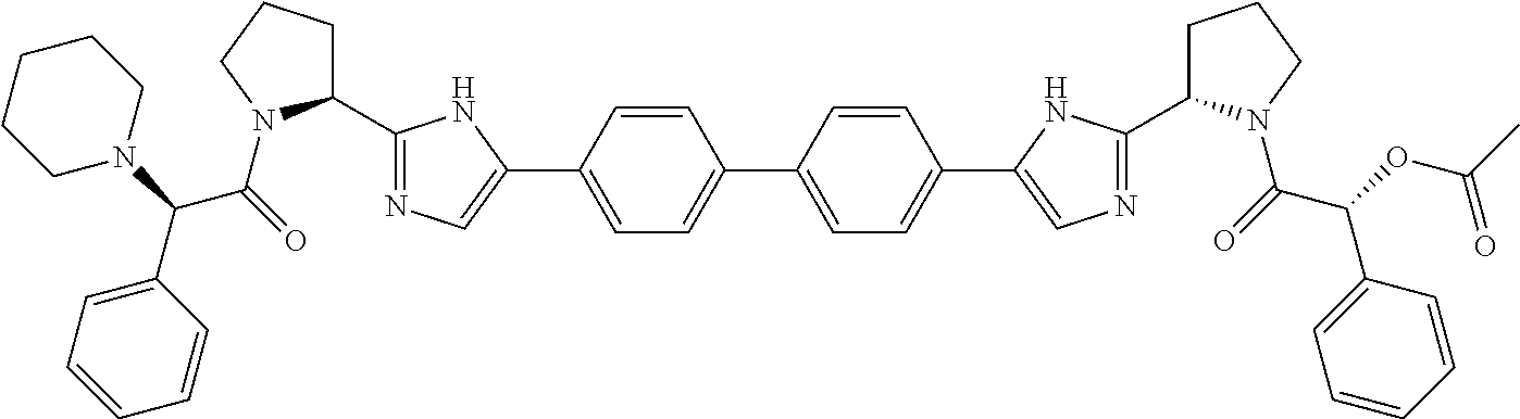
C1=CC(C2=CN=C(C3CCCN3C(=O)C(N3CCCCC3)C3=CC=CC=C3)N2)=CC=C1C1=CC=C(C2=CN=C(C3CCCN3C(=O)C(OC(C)=O)C3=CC=CC=C3)N2)C=C1
